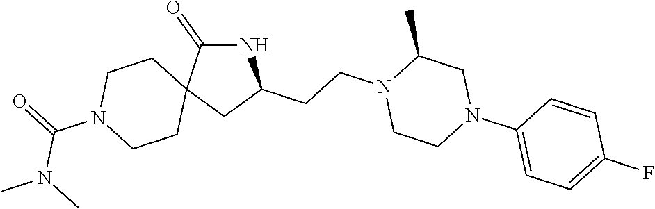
N1C(=O)C2(CC1CCN1CCN(C3=CC=C(F)C=C3)CC1C)CCN(C(=O)N(C)C)CC2
